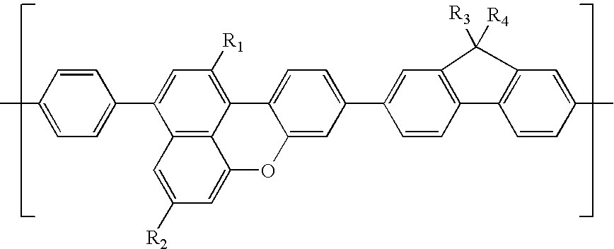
C1=C(C)C=CC(C2=CC([R1])=C3C4=C2C=C([R2])C=C4OC2=CC(C4=CC5=C(C=C4)C4=C(C=C(C)C=C4)C5([R4])[R3])=CC=C32)=C1
